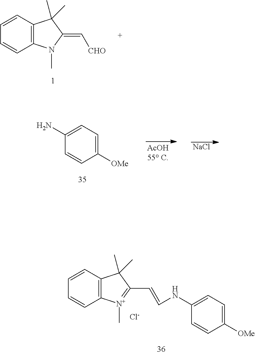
C1=CC2=C(C=C1)[N+](C)=C(C=CNC1=CC=C([OMe])C=C1)C2(C)C.[Cl-].C1=CC2=C(C=C1)N(C)C(=C[CHO])C2(C)C.C1(N)=CC=C([OMe])C=C1.[NaCl]
